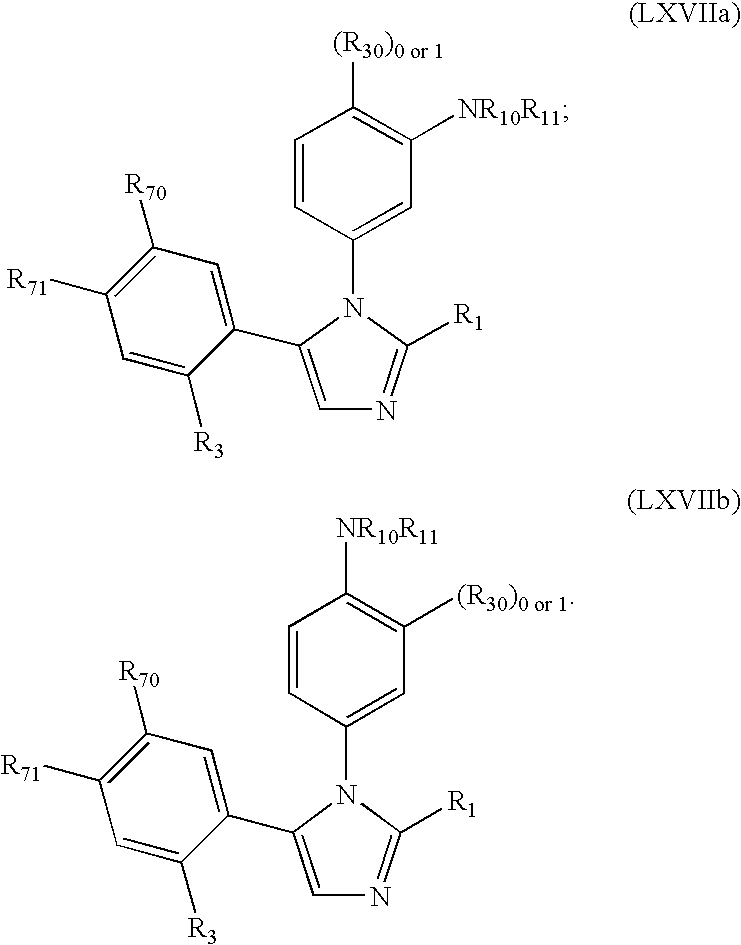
C1=C(C2=CC([R70])=C([R71])C=C2[R3])N(C2=CC([NR10R11])=C([(R30)0 or 1])C=C2)C([R1])=N1.C1=C(C2=CC([R70])=C([R71])C=C2[R3])N(C2=CC([(R30)0 or 1])=C([NR10R11])C=C2)C([R1])=N1
